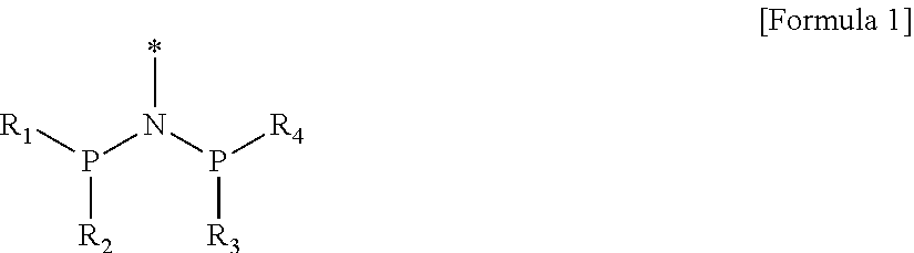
[R1]P(N(P([R4])[R3])*)[R2]
